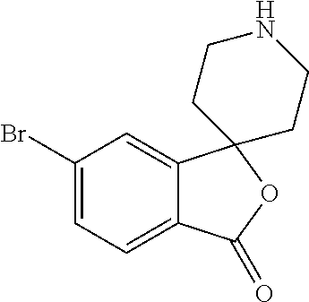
BrC1=CC=C2C(=C1)C1(OC2=O)CCNCC1
